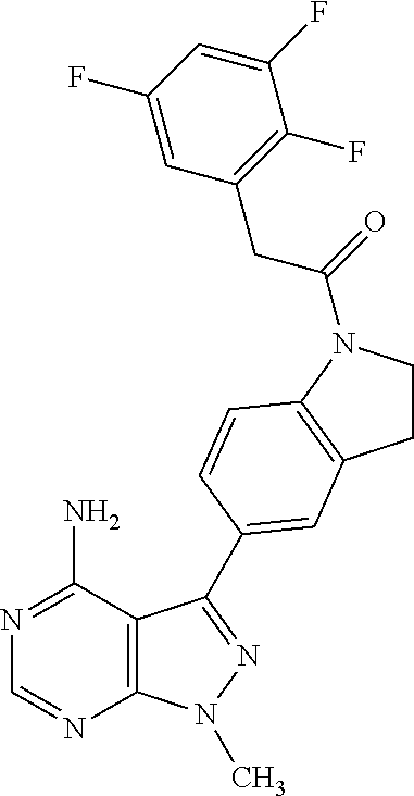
C1=NC2=C(C(N)=N1)C(C1=CC3=C(N(C(=O)CC4=C(F)C(F)=CC(F)=C4)CC3)C=C1)=NN2C
